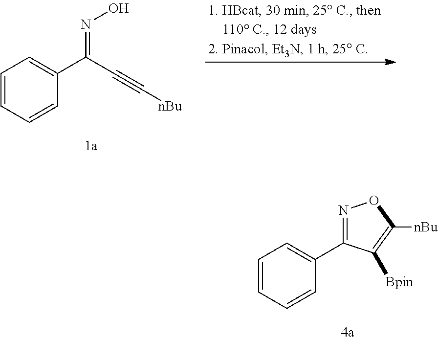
C1=CC=CC(C(C#C[nBu])=NO)=C1.C1=CC=CC(C2=NOC([nBu])=C2[Bpin])=C1
